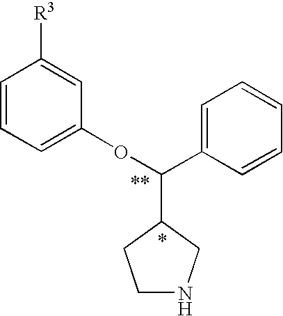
C1=CC=C(OC(C2=CC=CC=C2)C2CNCC2)C=C1[R3]
